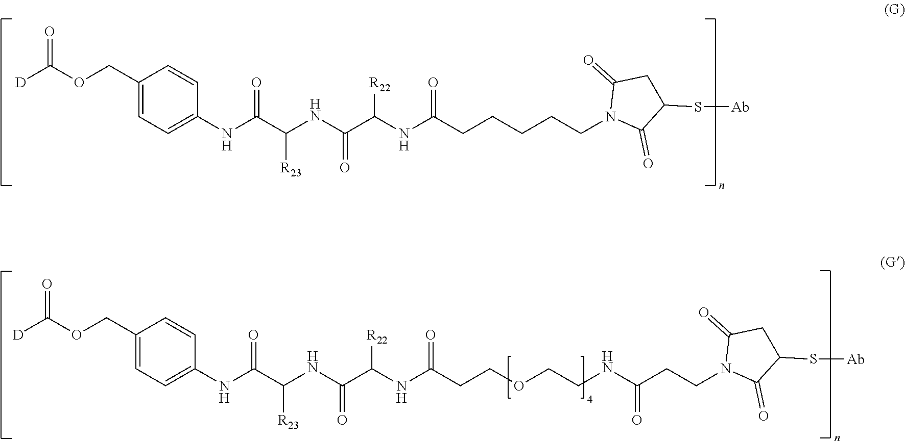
[D]C(OCC1=CC=C(NC(C([R23])NC(=O)C(NC(CCCCCN2C(=O)C(S[Ab])CC2=O)=O)[R22])=O)C=C1)=O.[D]C(OCC1=CC=C(NC(C([R23])NC(=O)C(NC(CCOCCNC(=O)CCN2C(=O)C(S[Ab])CC2=O)=O)[R22])=O)C=C1)=O
